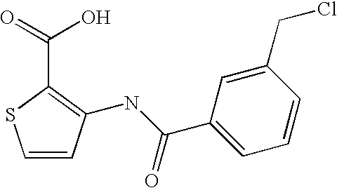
C1(C(NC2=C(C(=O)O)SC=C2)=O)=CC=CC(CCl)=C1
